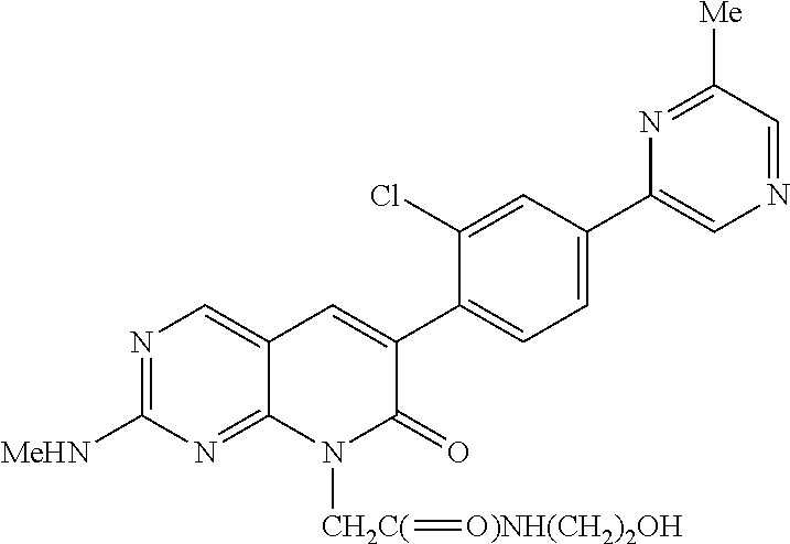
C12=NC([MeHN])=NC=C1C=C(C1=CC=C(C3=CN=CC([Me])=N3)C=C1Cl)C(=O)N2[CH2C(]=[O)NH(CH2)2OH]
